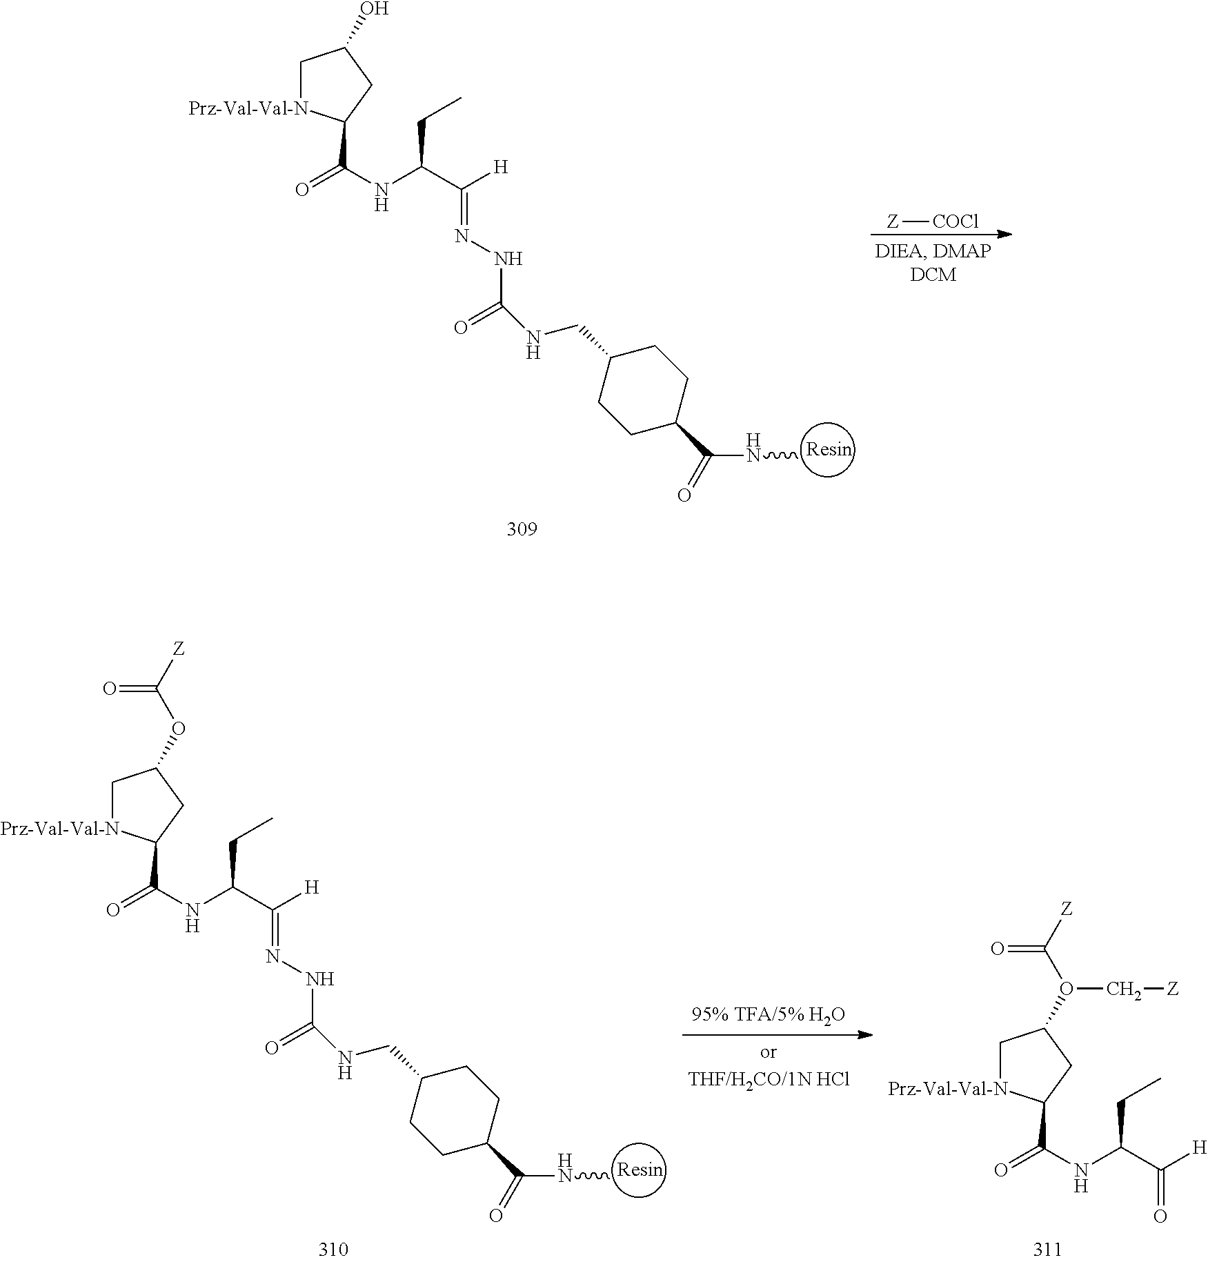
C(=O)(NCC1CCC(C(NC)=O)CC1)NN=C(C(NC(=O)C1[Prz-Val-Val-N]CC(O)C1)CC)[H].[Z][COCl].C(=O)(NCC1CCC(C(NC)=O)CC1)NN=C(C(NC(=O)C1[Prz-Val-Val-N]CC(OC([Z])=O)C1)CC)[H].O=C(C(NC(=O)C1[Prz-Val-Val-N]CC(O(C[Z])C([Z])=O)C1)CC)[H]
